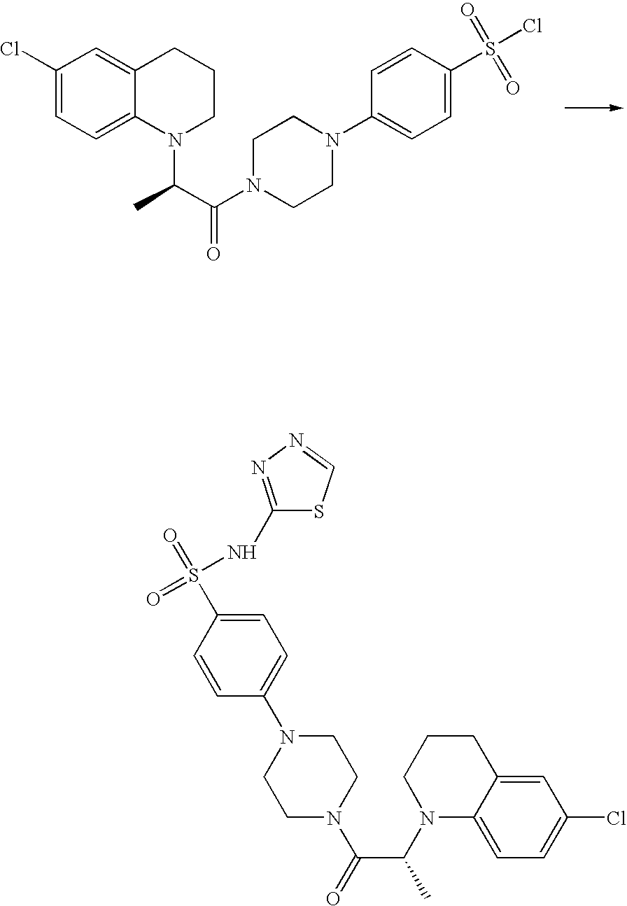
C1=C2C(=CC=C1Cl)N(C(C(N1CCN(C3=CC=C(S(Cl)(=O)=O)C=C3)CC1)=O)C)CCC2.C1CN(C(C(N2C3=CC=C(Cl)C=C3CCC2)C)=O)CCN1C1=CC=C(S(=O)(=O)NC2=NN=CS2)C=C1
